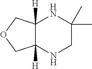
C12([H])C([H])(COC1)NC(C)(C)CN2
